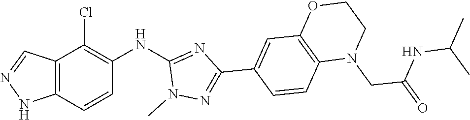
C12=C(NN=C1)C=CC(NC1=NC(C3=CC4=C(N(CC(NC(C)C)=O)CCO4)C=C3)=NN1C)=C2Cl
